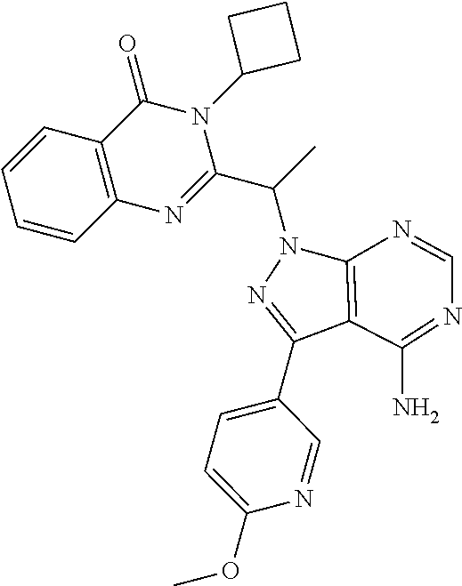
C1=CC2=C(C=C1)C(=O)N(C1CCC1)C(C(C)N1N=C(C3=CC=C(OC)N=C3)C3=C1N=CN=C3N)=N2
